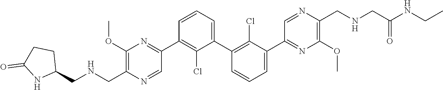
C1(OC)=C(C[HN]CC2CCC(=O)N2)N=CC(C2=C(Cl)C(C3=C(Cl)C(C4=NC(OC)=C(CNCC([HN]CC)=O)N=C4)=CC=C3)=CC=C2)=N1
